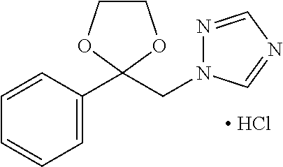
[ HCl].C1=CC(C2(CN3N=CN=C3)OCCO2)=CC=C1
